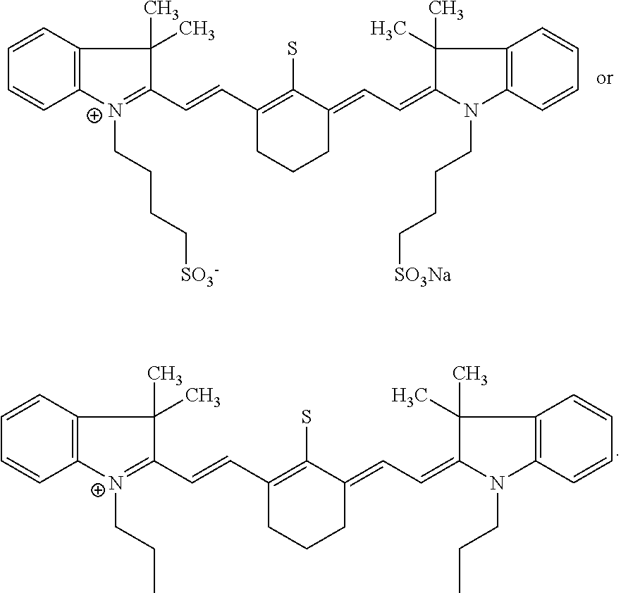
C12=C([N+](CCCC[SO3-])=C(C=CC3=C(S)C(=CC=C4C(C)(C)C5=C(N4CCCC[SO3Na])C=CC=C5)CCC3)C1(C)C)C=CC=C2.C12=C([N+](CCC)=C(C=CC3=C(S)C(=CC=C4C(C)(C)C5=C(N4CCC)C=CC=C5)CCC3)C1(C)C)C=CC=C2
